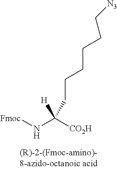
[Fmoc]NC([CO2H])(CCCCCC[N3])[H]
